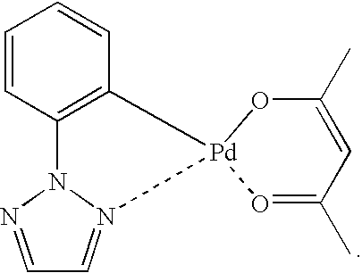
C1=CC2=C(C=C1)[Pd]1(N3=CC=NN23)O=C(C)C=C(C)O1
